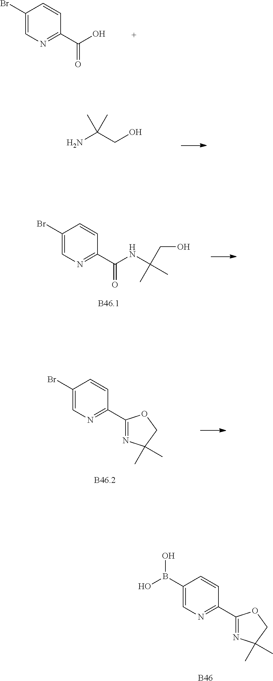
C1(Br)=CN=C(C(O)=O)C=C1.NC(CO)(C)C.C1(Br)=CN=C(C(NC(CO)(C)C)=O)C=C1.C1(Br)=CN=C(C2=NC(C)(C)CO2)C=C1.C1(B(O)O)=CN=C(C2=NC(C)(C)CO2)C=C1.[B46]
